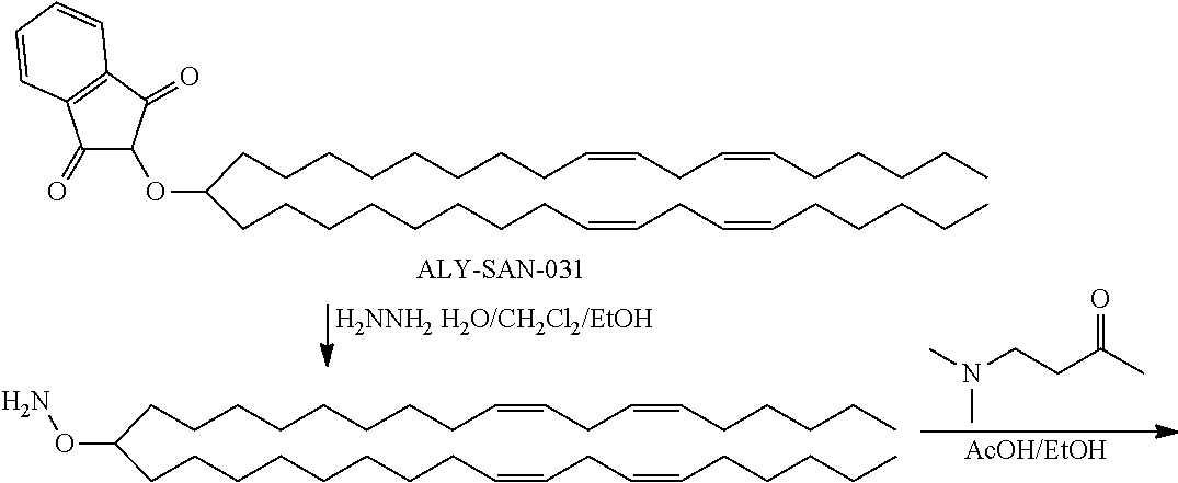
CCCCCC=CCC=CCCCCCCCCC(CCCCCCCCC=CCC=CCCCCC)OC1C(=O)C2=C(C1=O)C=CC=C2.[AcOH/EtOH].N(CCC(C)=O)(C)C.CCCCCC=CCC=CCCCCCCCCC(CCCCCCCCC=CCC=CCCCCC)ON
